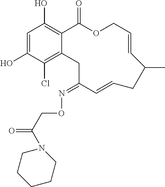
C1=C(O)C(Cl)=C2C(=C1O)C(=O)OCC=CC(C)CC=CC(=NOCC(=O)N1CCCCC1)C2
